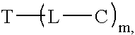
[L]([T])C
